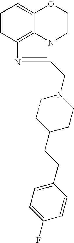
C1=CC2=C3C(=C1)OCCN3C(CN1CCC(CCC3=CC=C(F)C=C3)CC1)=N2
